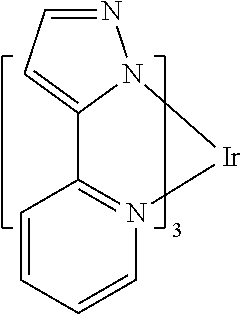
C1=CC2=N(C=C1)[Ir]N1C2=CC=N1
